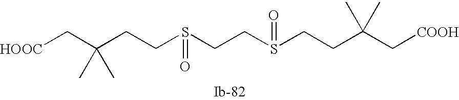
[HOOC]CC(CCS(CCS(CCC(C[COOH])(C)C)=O)=O)(C)C
